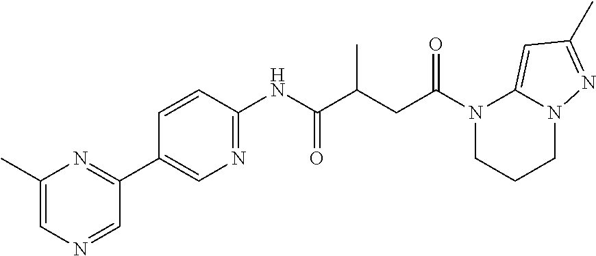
C1(C)=CN=CC(C2=CN=C(NC(C(CC(N3CCCN4C3=CC(C)=N4)=O)C)=O)C=C2)=N1
